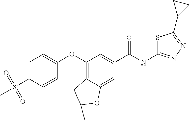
C1=C(S(C)(=O)=O)C=CC(OC2=C3C(=CC(C(NC4=NN=C(C5CC5)S4)=O)=C2)OC(C)(C)C3)=C1
